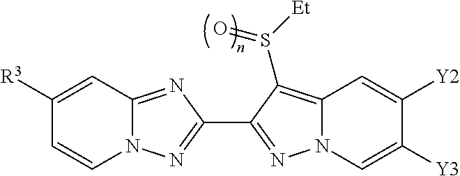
N12C(=NC(C3=NN4C(=C3S([Et])=O)C=C([Y2])C([Y3])=C4)=N1)C=C([R3])C=C2
